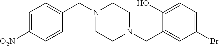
N1(CC2=CC(Br)=CC=C2O)CCN(CC2=CC=C([O2N])C=C2)CC1
